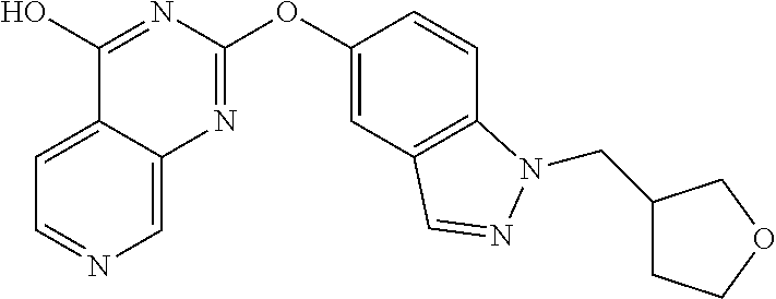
C1=C2C(=CN=C1)N=C(OC1=CC3=C(C=C1)N(CC1CCOC1)N=C3)N=C2O
